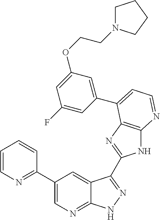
C1(C2=NC=CC=C2)=CN=C2C(=C1)C(C1=NC3=C(N1)N=CC=C3C1=CC(OCCN3CCCC3)=CC(F)=C1)=NN2
